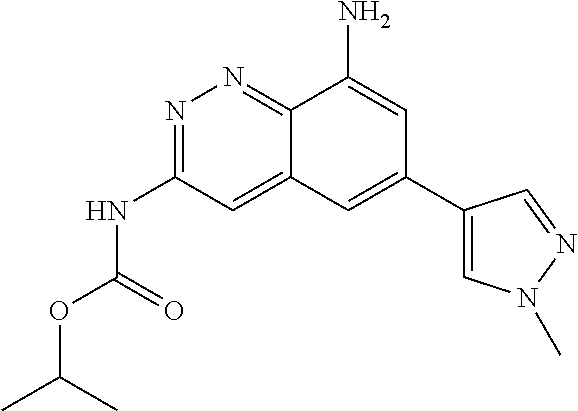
N1=C(NC(OC(C)C)=O)C=C2C(=N1)C(N)=CC(C1=CN(C)N=C1)=C2
